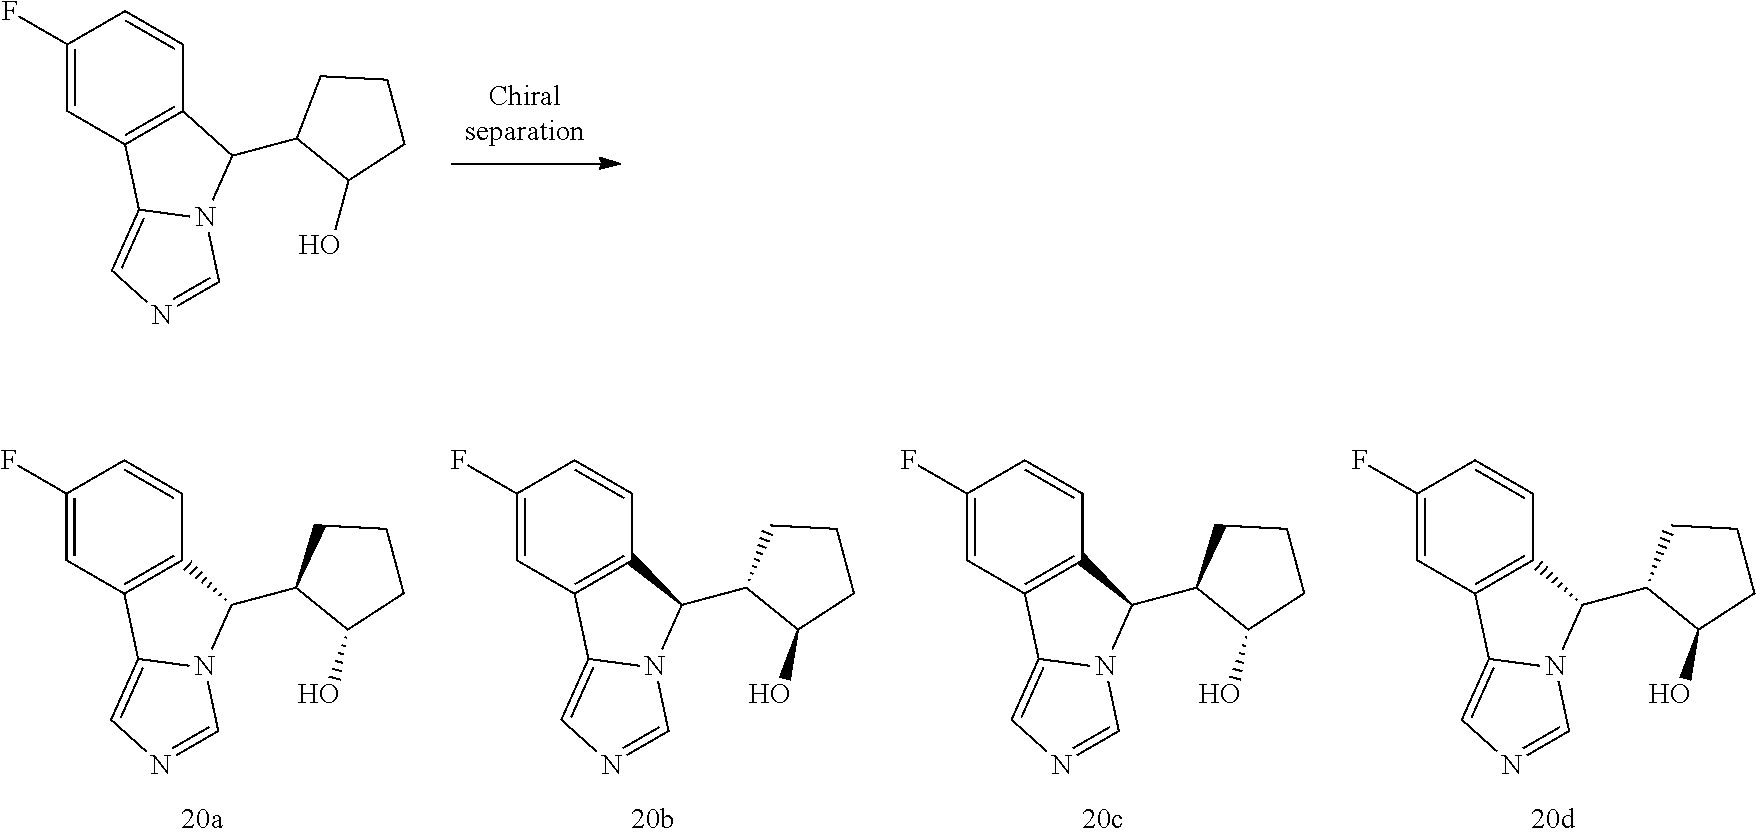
C1(F)=CC2=C(C=C1)C(C1C(O)CCC1)N1C2=CN=C1.C1(F)=CC2=C(C=C1)C(C1C(O)CCC1)N1C2=CN=C1.C1(F)=CC2=C(C=C1)C(C1C(O)CCC1)N1C2=CN=C1.C1(F)=CC2=C(C=C1)C(C1C(O)CCC1)N1C2=CN=C1.C1(F)=CC2=C(C=C1)C(C1C(O)CCC1)N1C2=CN=C1
